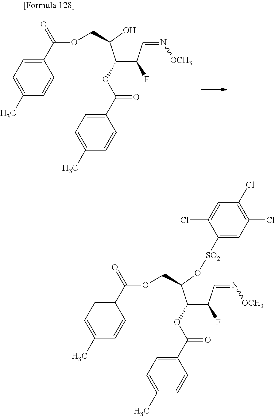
C(C(C=N[OCH3])F)(C(O)COC(C1=CC=C(C)C=C1)=O)OC(C1=CC=C(C)C=C1)=O.C(C(C=N[OCH3])F)(C(O[SO2]C1=CC(Cl)=C(Cl)C=C1Cl)COC(C1=CC=C(C)C=C1)=O)OC(C1=CC=C(C)C=C1)=O
